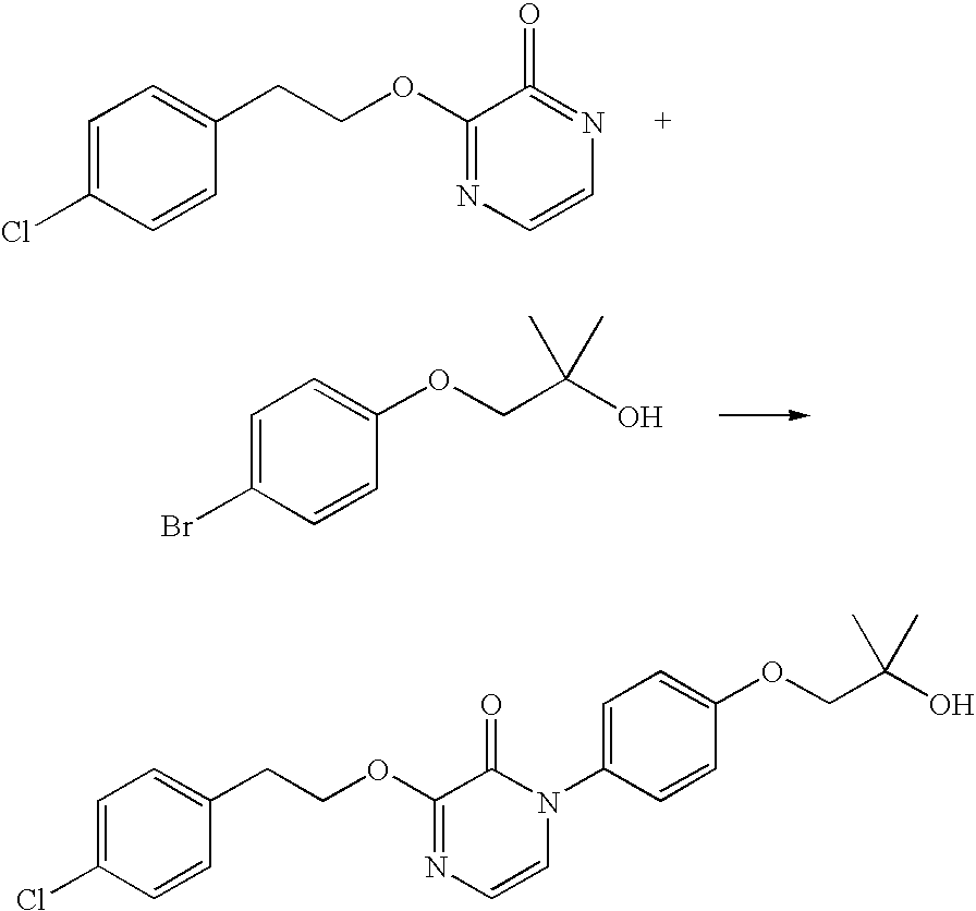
C1(CCOC2=NC=CN=C2=O)=CC=C(Cl)C=C1.C1(OCC(O)(C)C)=CC=C(Br)C=C1.C1(CCOC2=NC=CN(C3=CC=C(OCC(O)(C)C)C=C3)C2=O)=CC=C(Cl)C=C1
